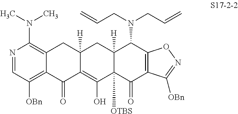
C12=C(N(C)C)N=CC([OBn])=C1C(=O)C1=C(O)C3([OTBS])C([H])(CC1([H])C2)C(N(CC=C)CC=C)C1=C(C3=O)C([OBn])=NO1
